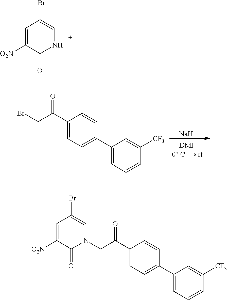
C1(C(CN2C(=O)C([O2N])=CC(Br)=C2)=O)=CC=C(C2=CC=CC([CF3])=C2)C=C1.C1=C([O2N])C(=O)NC=C1Br.C1(C(CBr)=O)=CC=C(C2=CC=CC([CF3])=C2)C=C1.[Na]
